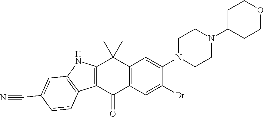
C12=C(C(=O)C3=C(C1(C)C)C=C(N1CCN(C4CCOCC4)CC1)C(Br)=C3)C1=C(N2)C=C(C#N)C=C1
